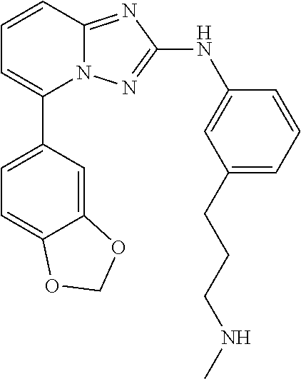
N12C(=NC(NC3=CC(CCCNC)=CC=C3)=N1)C=CC=C2C1=CC=C2C(=C1)OCO2
